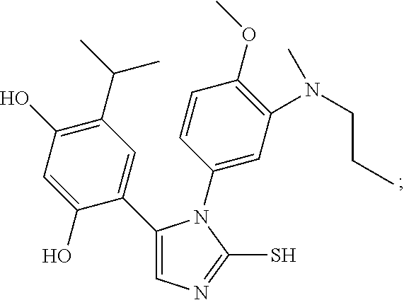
C1(C2=CN=C(S)N2C2=CC(N(CCC)C)=C(OC)C=C2)=CC(C(C)C)=C(O)C=C1O
